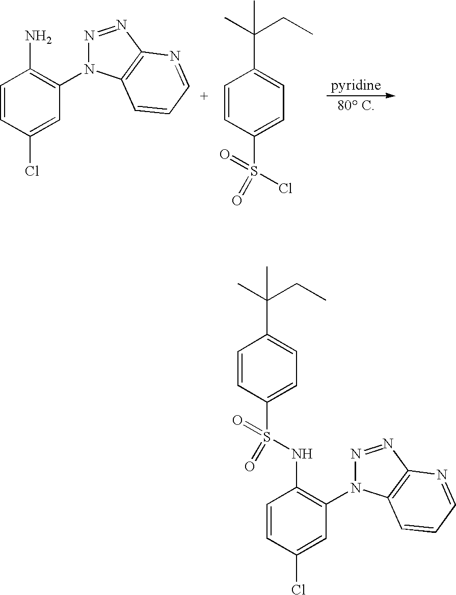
C1=CC(Cl)=CC(N2N=NC3=C2C=CC=N3)=C1N.C1=CC(S(Cl)(=O)=O)=CC=C1C(C)(CC)C.C1=CC(S(=O)(=O)NC2=C(N3N=NC4=C3C=CC=N4)C=C(Cl)C=C2)=CC=C1C(C)(CC)C
